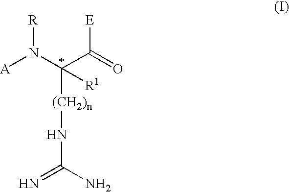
[A]N(C(C(=O)[E])([(CH2)n]NC(=N)N)[R1])[R]
